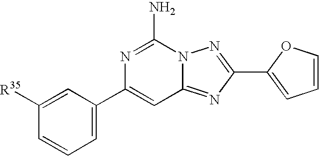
C1([R35])=CC(C2=CC3=NC(C4=CC=CO4)=NN3C(N)=N2)=CC=C1
